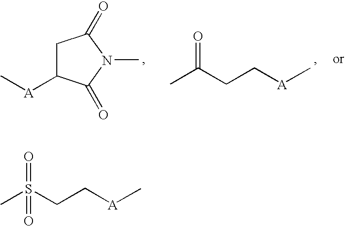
C1C([A]C)C(=O)N(C)C1=O.CC(CC[A]C)=O.CS(CC[A]C)(=O)=O
